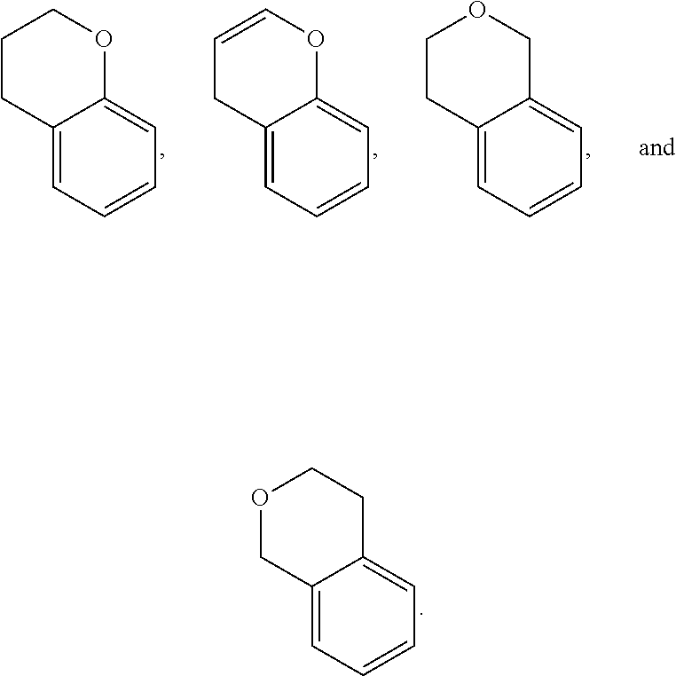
C12=CC=CC=C1CCOC2.C12=CC=CC=C1OC=CC2.C12=CC=CC=C1COCC2.C12=CC=CC=C1OCCC2
